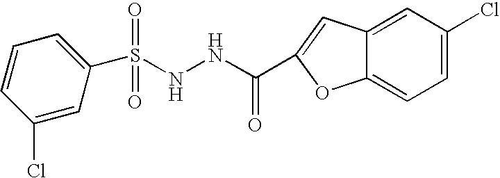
C1(S(NNC(=O)C2=CC3=CC(Cl)=CC=C3O2)(=O)=O)=CC=CC(Cl)=C1
